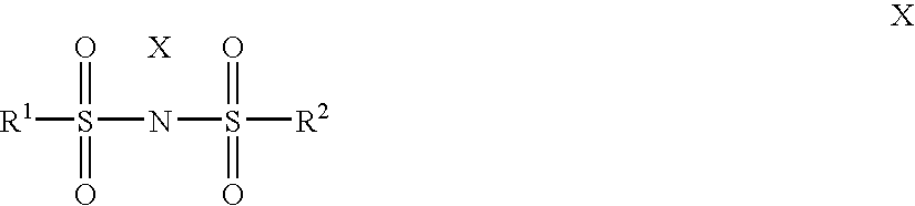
[R1]S(NS([R2])(=O)=O)(=O)=O.[X]
